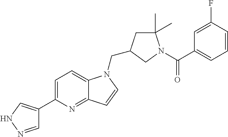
C1=NNC=C1C1=CC=C2C(=N1)C=CN2CC1CC(C)(C)N(C(C2=CC=CC(F)=C2)=O)C1
